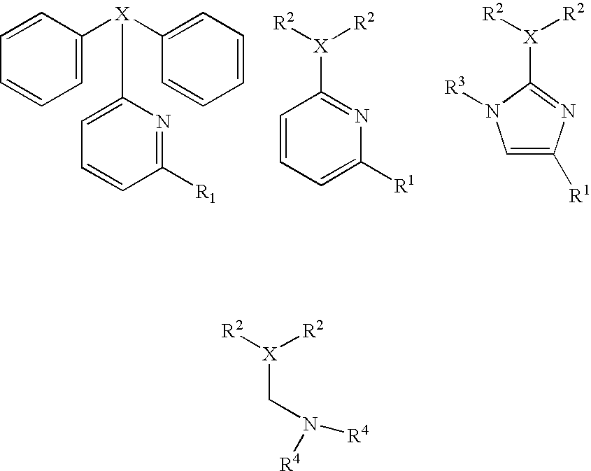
C1([R1])=NC([X](C2=CC=CC=C2)C2=CC=CC=C2)=CC=C1.C1=CC=C([R1])N=C1[X]([R2])[R2].C1([X]([R2])[R2])=NC([R1])=CN1[R3].[X](CN([R4])[R4])([R2])[R2]
